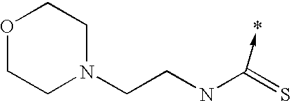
O1CCN(CCNC(=S)->*)CC1
